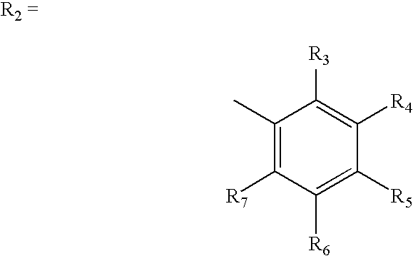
C1(C)=C([R7])C([R6])=C([R5])C([R4])=C1[R3]
